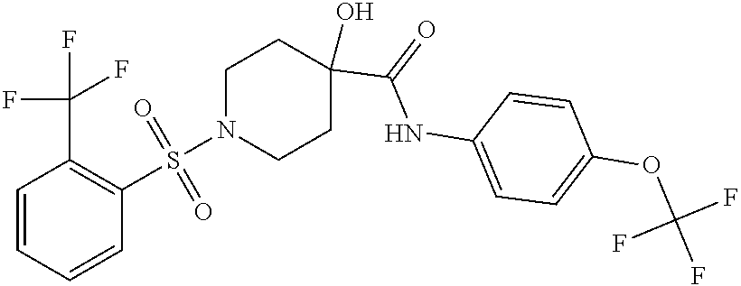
N1(S(=O)(=O)C2=C(C(F)(F)F)C=CC=C2)CCC(O)(C(=O)NC2=CC=C(OC(F)(F)F)C=C2)CC1
